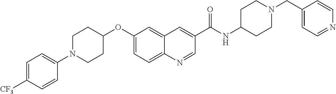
C1(N2CCC(OC3=CC=C4C(=C3)C=C(C(NC3CCN(CC5=CC=NC=C5)CC3)=O)C=N4)CC2)=CC=C([CF3])C=C1
